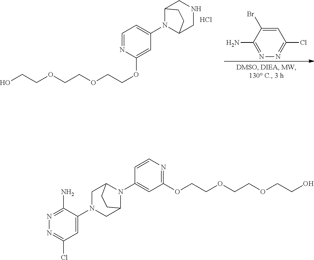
OCCOCCOCCOC1=CC(N2C3CNCC2CC3)=CC=N1.C1=C(Br)C(N)=NN=C1Cl.Cl.OCCOCCOCCOC1=NC=CC(N2C3CN(C4=CC(Cl)=NN=C4N)CC2CC3)=C1
